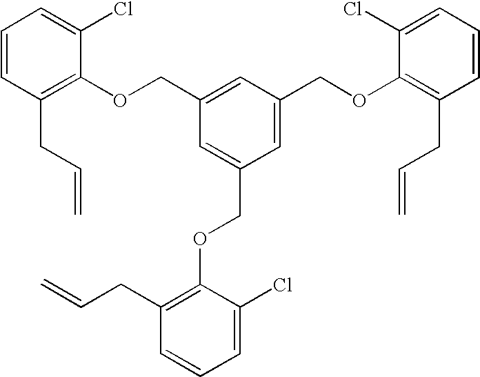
C1=CC(CC=C)=C(OCC2=CC(COC3=C(CC=C)C=CC=C3Cl)=CC(COC3=C(CC=C)C=CC=C3Cl)=C2)C(Cl)=C1
